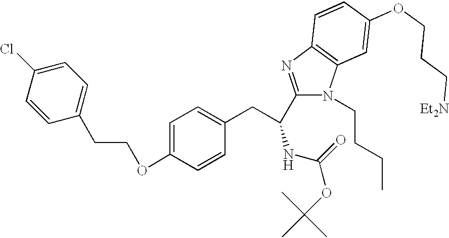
C1=C(OCCC2=CC=C(Cl)C=C2)C=CC(CC(C2=NC3=C(N2CCCC)C=C(OCCC[Et2N])C=C3)NC(OC(C)(C)C)=O)=C1
